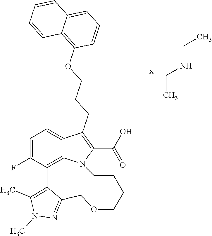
C(NCC)C.C1=C(F)C2=C3C(=C1)C(CCCOC1=C4C(=CC=C1)C=CC=C4)=C(C(O)=O)N3CCCCOCC1=NN(C)C(C)=C21
